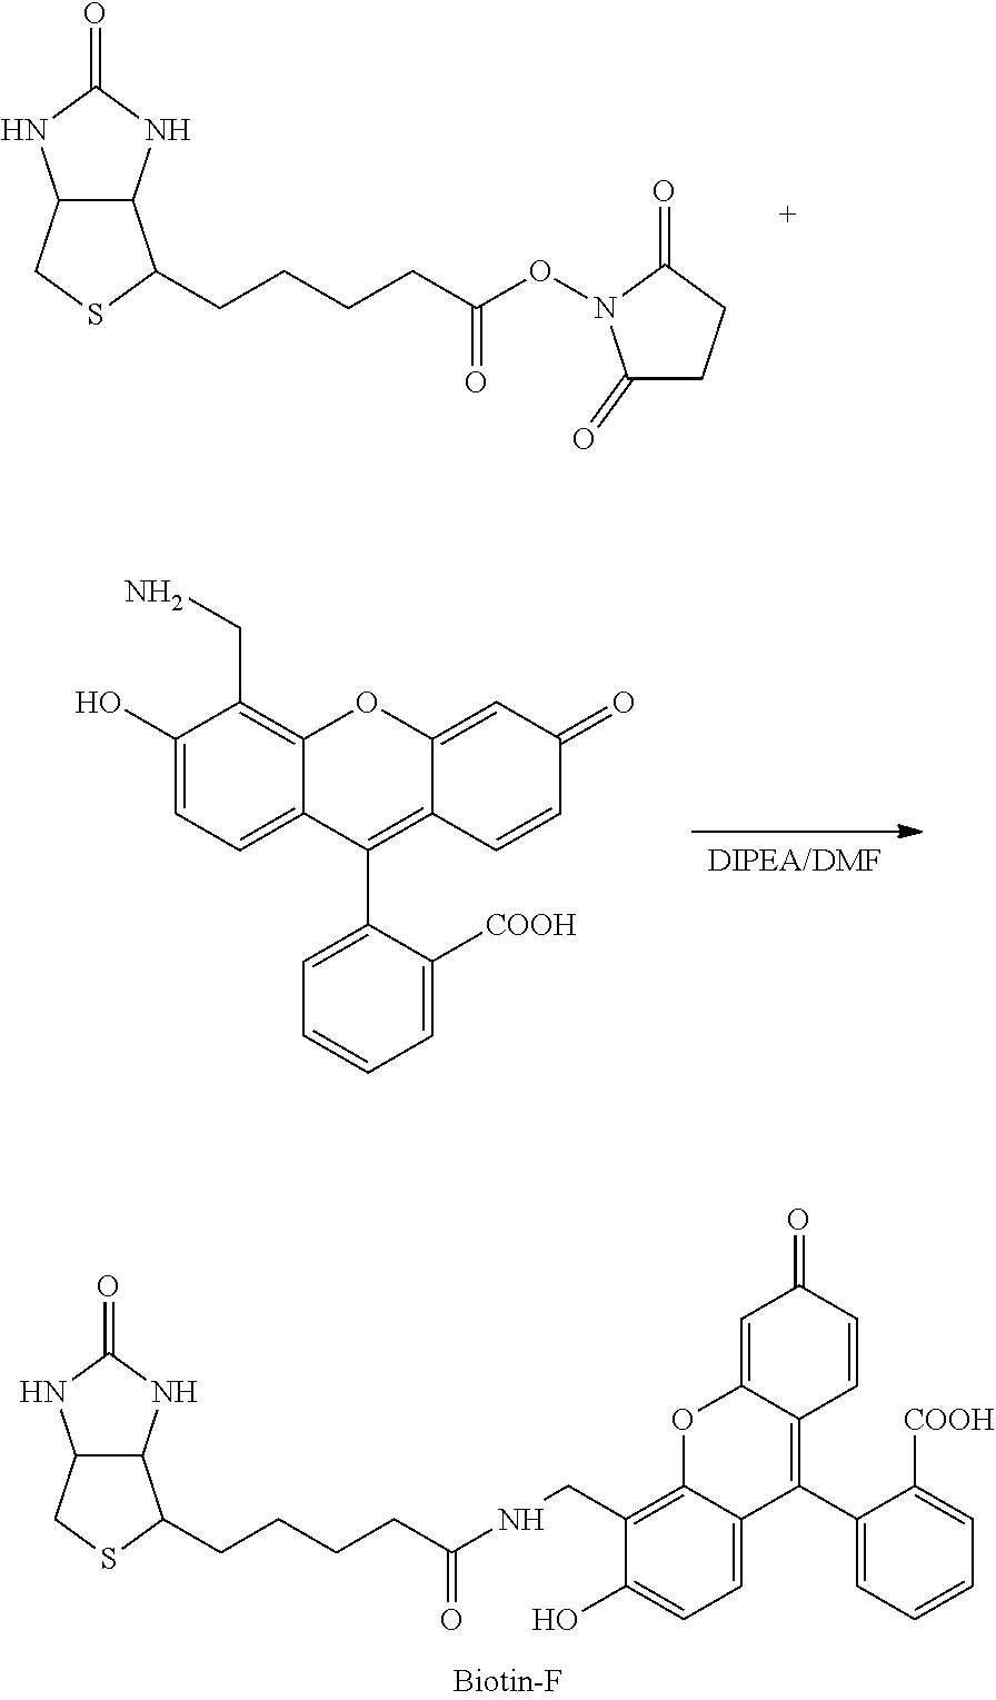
C12C(CSC1CCCCC(ON1C(=O)CCC1=O)=O)NC(=O)N2.C1(O)=CC=C2C(=C1CN)OC1=CC(=O)C=CC1=C2C1=CC=CC=C1[COOH].C12C(CSC1CCCCC(NCC1=C3C(=CC=C1O)C(C1=CC=CC=C1[COOH])=C1C(=CC(=O)C=C1)O3)=O)NC(=O)N2
